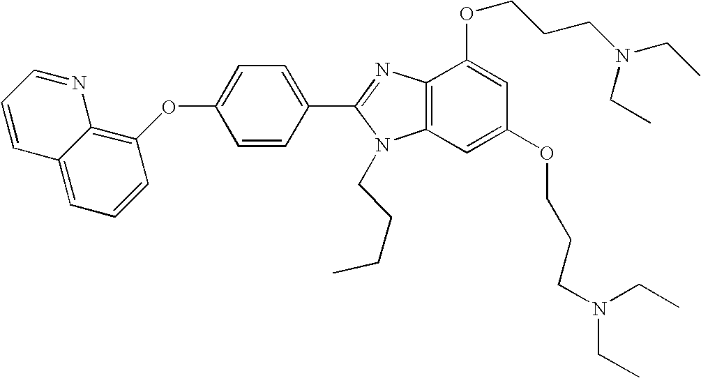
C1(OC2=CC=C(C3=NC4=C(N3CCCC)C=C(OCCCN(CC)CC)C=C4OCCCN(CC)CC)C=C2)=C2C(=CC=C1)C=CC=N2
